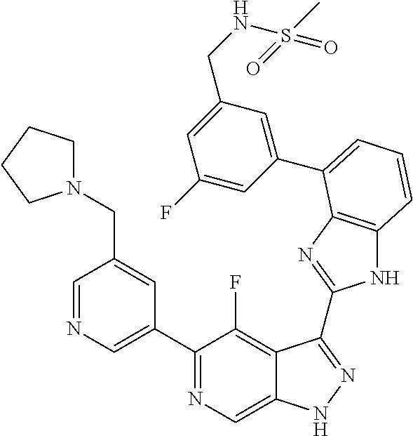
C1=NC=C(C2=NC=C3C(=C2F)C(C2=NC4=C(N2)C=CC=C4C2=CC(CNS(C)(=O)=O)=CC(F)=C2)=NN3)C=C1CN1CCCC1
